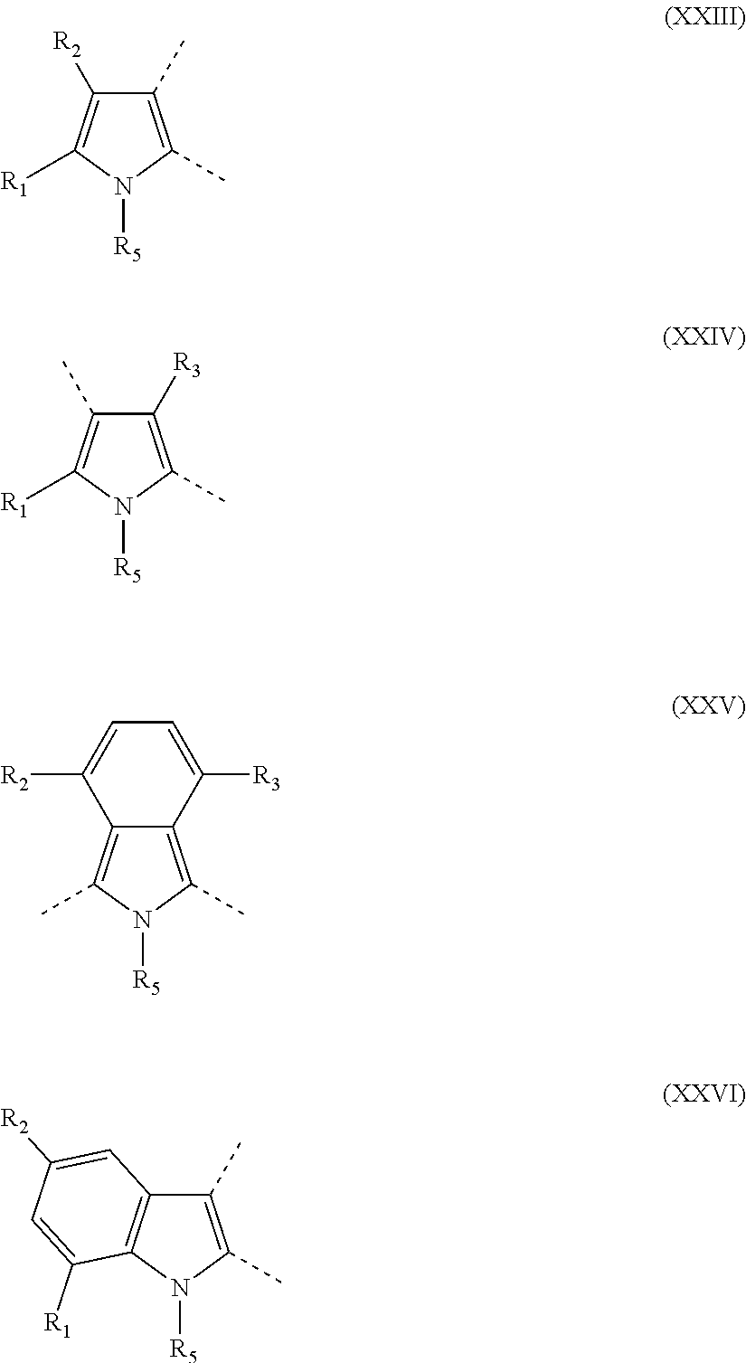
C1(C)=C(C)N([R5])C([R1])=C1[R2].C1([R3])=C(C)N([R5])C([R1])=C1C.C1=C([R3])C2=C(C)N([R5])C(C)=C2C([R2])=C1.C1(C)=C(C)N([R5])C2=C1C=C([R2])C=C2[R1]
